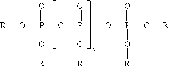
P(OP(OP(O[R])(=O)O[R])(=O)O[R])(O[R])(=O)O[R]
